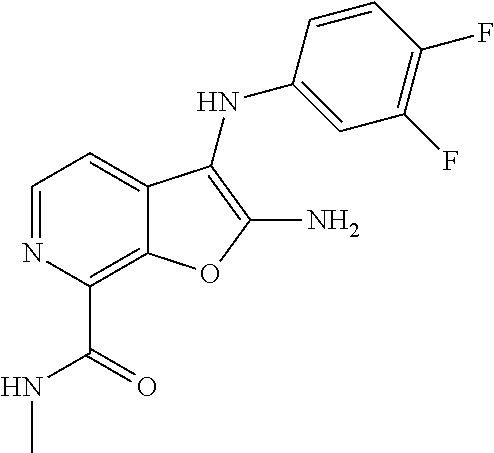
C1(C(NC)=O)=C2C(=CC=N1)C(NC1=CC(F)=C(F)C=C1)=C(N)O2
